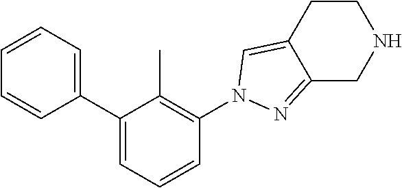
C1(C2=CC=CC(N3C=C4CCNCC4=N3)=C2C)=CC=CC=C1
